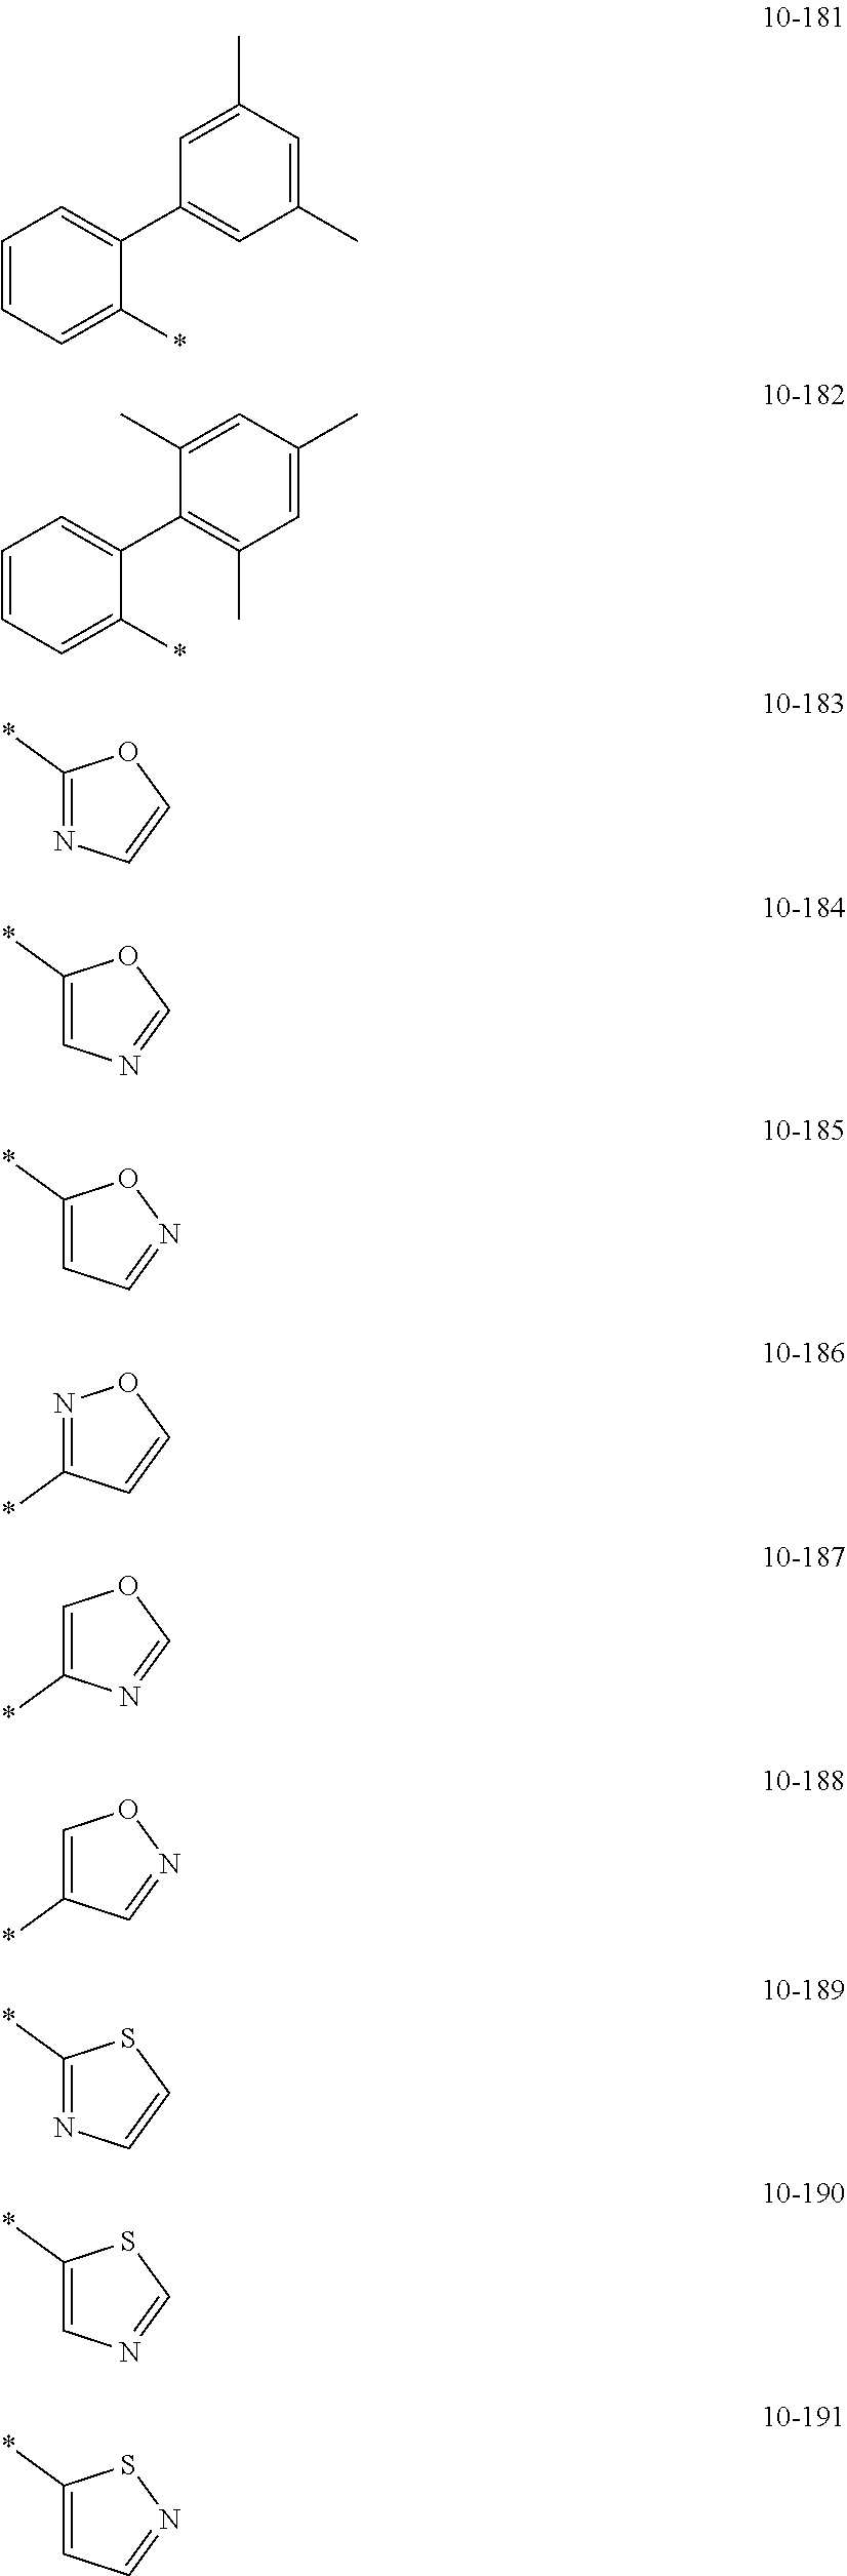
C1=CC=C(*)C(C2=CC(C)=CC(C)=C2)=C1.C1=CC=C(*)C(C2=C(C)C=C(C)C=C2C)=C1.C1(*)=NC=CO1.C1(*)=CN=CO1.C1(*)=CC=NO1.N1=C(*)C=CO1.C1=C(*)N=CO1.C1=C(*)C=NO1.C1(*)=NC=CS1.C1(*)=CN=CS1.C1(*)=CC=NS1
